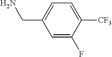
C1=C(CN)C=C(F)C([CF3])=C1
